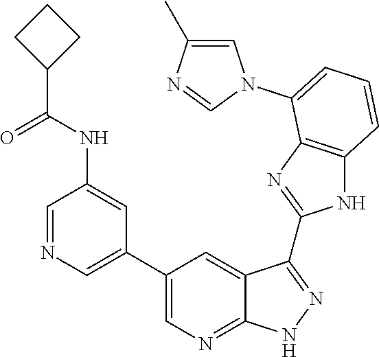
C1=NC=C(C2=CN=C3C(=C2)C(C2=NC4=C(N2)C=CC=C4N2C=C(C)N=C2)=NN3)C=C1NC(C1CCC1)=O
